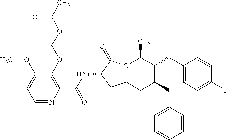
C1CC(NC(C2=C(OCOC(C)=O)C(OC)=CC=N2)=O)C(=O)OC(C)C(CC2=CC=C(F)C=C2)C(CC2=CC=CC=C2)C1
